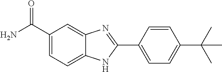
C1(C(N)=O)=CC=C2C(=C1)N=C(C1=CC=C(C(C)(C)C)C=C1)N2
